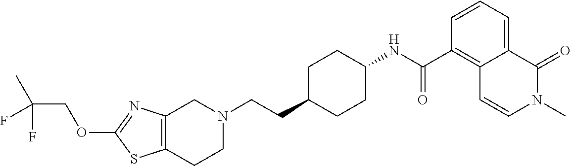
C12=C(CCN(CCC3CCC(NC(C4=C5C(=CC=C4)C(=O)N(C)C=C5)=O)CC3)C1)SC(OCC(C)(F)F)=N2
